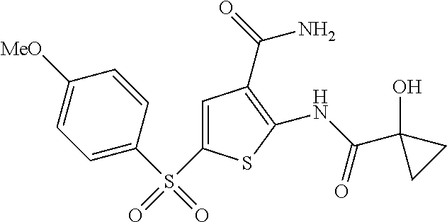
C1(NC(=O)C2(O)CC2)=C(C(=O)N)C=C(S(=O)(C2=CC=C([MeO])C=C2)=O)S1
